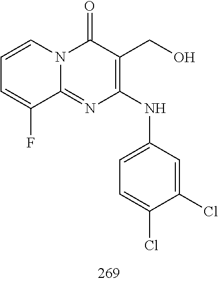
C1=CC=C(F)C2=NC(NC3=CC=C(Cl)C(Cl)=C3)=C(CO)C(=O)N12
